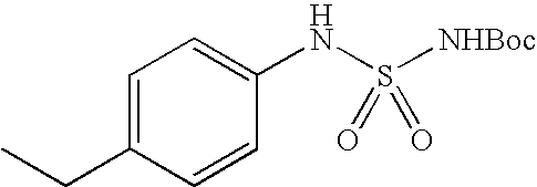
N(S([NHBoc])(=O)=O)C1=CC=C(CC)C=C1
